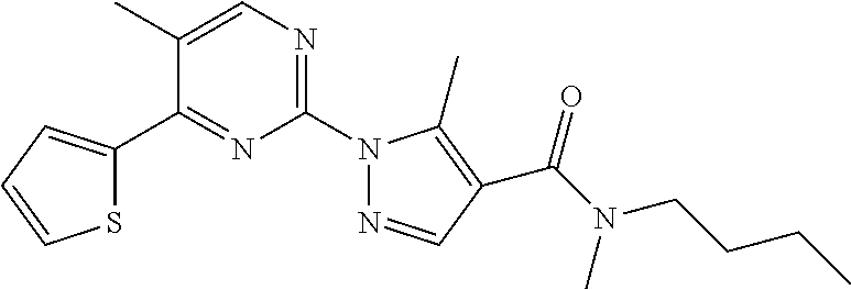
C1=C(C)C(C2=CC=CS2)=NC(N2N=CC(C(N(C)CCCC)=O)=C2C)=N1
